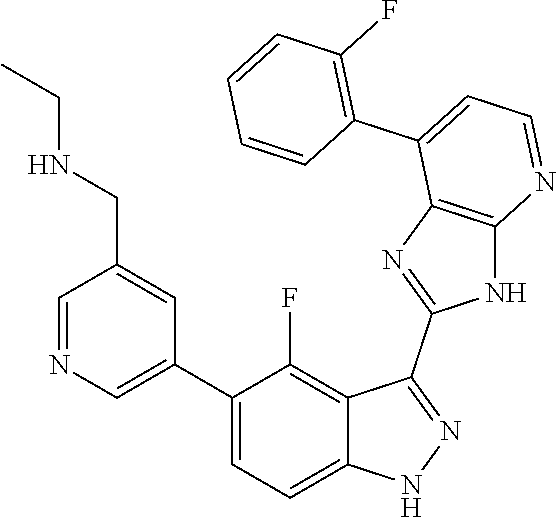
C1=NC=C(C2=CC=C3C(=C2F)C(C2=NC4=C(N2)N=CC=C4C2=C(F)C=CC=C2)=NN3)C=C1CNCC
